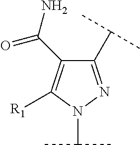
C1(C(C)C)=NN(C(C)C)C([R1])=C1C(N)=O
